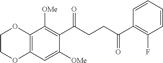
C12=C(C=C([OMe])C(C(CCC(C3=C(F)C=CC=C3)=O)=O)=C1[OMe])OCCO2
